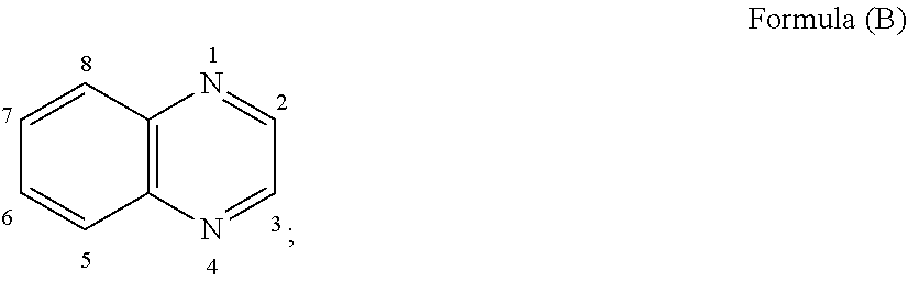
C12=C(N=CC=N1)C=CC=C2
